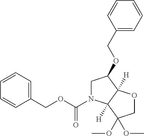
C1=CC=C(COC(=O)N2CC(OCC3=CC=CC=C3)C3([H])C2([H])C(OC)(OC)CO3)C=C1
